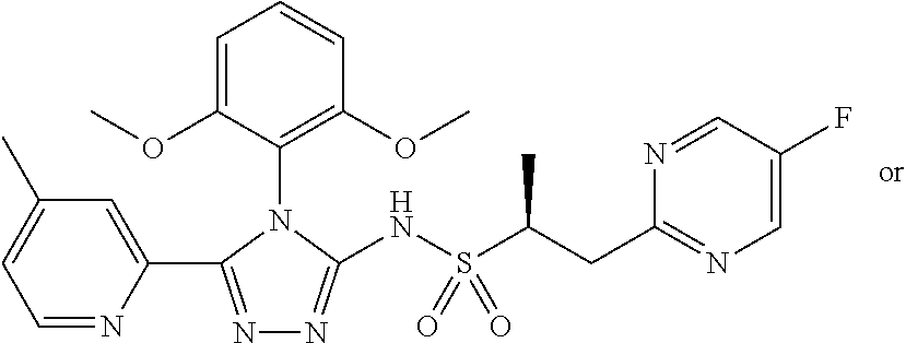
N1=C(C2=CC(C)=CC=N2)N(C2=C(OC)C=CC=C2OC)C(NS(C(CC2=NC=C(F)C=N2)C)(=O)=O)=N1
